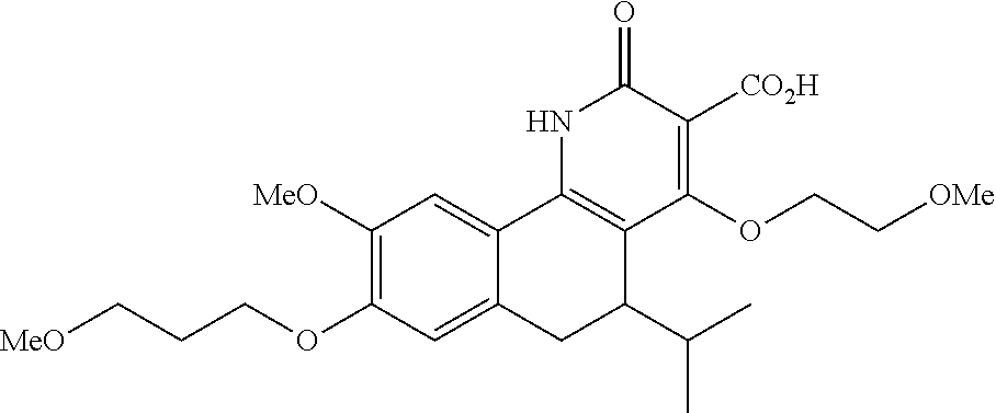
C12=C(NC(=O)C([CO2H])=C1OCC[OMe])C1=CC([MeO])=C(OCCC[MeO])C=C1CC2C(C)C
